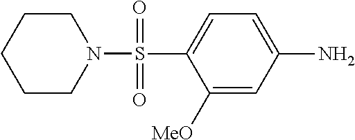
C1([MeO])=CC(N)=CC=C1S(=O)(=O)N1CCCCC1
